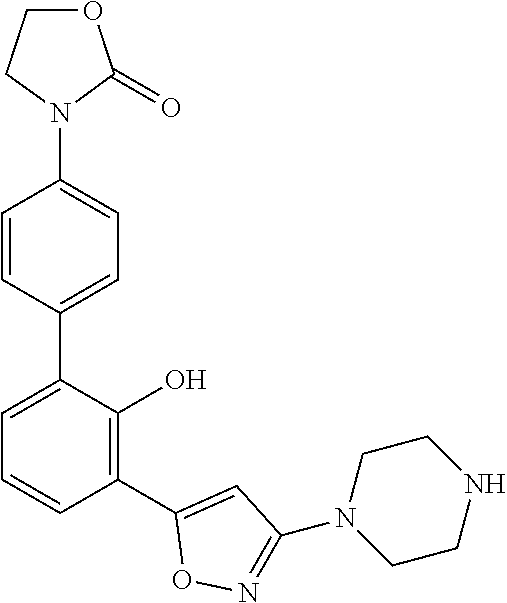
C1(N2C(=O)OCC2)=CC=C(C2=CC=CC(C3=CC(N4CCNCC4)=NO3)=C2O)C=C1
